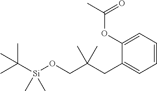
C1(CC(CO[Si](C(C)(C)C)(C)C)(C)C)=CC=CC=C1OC(C)=O
